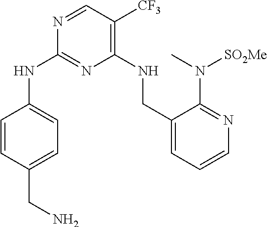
C1(NCC2=CC=CN=C2N(C)[SO2Me])=C([CF3])C=NC(NC2=CC=C(CN)C=C2)=N1
